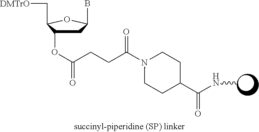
C1C(OC(CCC(N2CCC(C(NC)=O)CC2)=O)=O)C(C[DMTrO])OC1B
